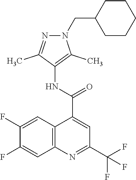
C1(F)=CC2=C(C=C1F)N=C(C(F)(F)F)C=C2C(NC1=C(C)N(CC2CCCCC2)N=C1C)=O
